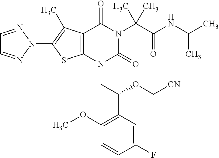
C12=C(C(C)=C(N3N=CC=N3)S1)C(=O)N(C(C(=O)NC(C)C)(C)C)C(=O)N2CC(C1=C(OC)C=CC(F)=C1)OC[CN]
